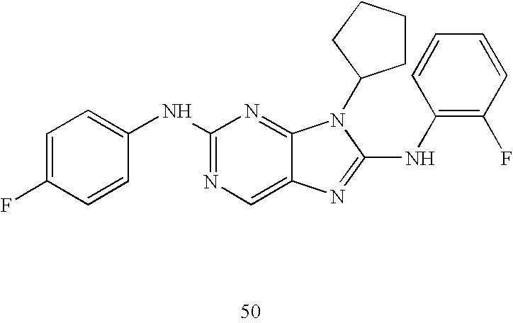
C1=CC(F)=CC=C1NC1=NC=C2C(=N1)N(C1CCCC1)C(NC1=C(F)C=CC=C1)=N2
